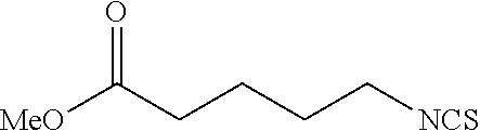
[MeO]C(CCCC[NCS])=O
